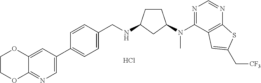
C1=CC(C2=CN=C3C(=C2)OCCO3)=CC=C1CNC1CCC(N(C2=NC=NC3=C2C=C(C[CF3])S3)C)C1.Cl
